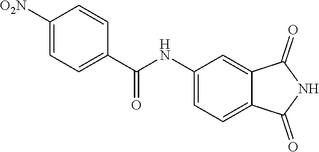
C1(NC(C2=CC=C([O2N])C=C2)=O)=CC=C2C(=C1)C(=O)NC2=O
